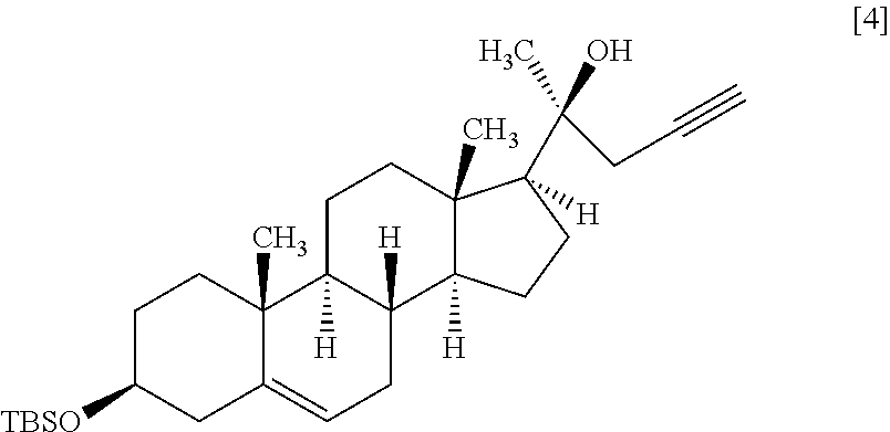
C1C([TBSO])CC2=CCC3([H])C([H])(C2(C)C1)CCC1(C)C3([H])CCC1(C(CC#C)(C)O)[H]
